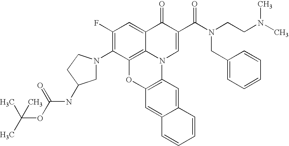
C1(F)=C(N2CC(NC(=O)OC(C)(C)C)CC2)C2=C3C(=C1)C(=O)C(C(N(CC1=CC=CC=C1)CCN(C)C)=O)=CN3C1=C(O2)C=C2C(=C1)C=CC=C2
